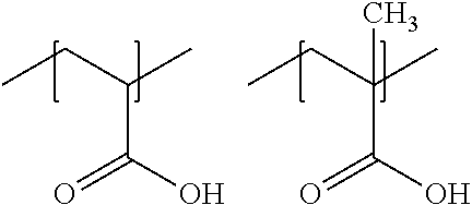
CCC(C)C(O)=O.CCC(C)(C(O)=O)C
